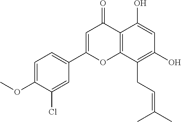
C1(O)=C(CC=C(C)C)C2=C(C(O)=C1)C(=O)C=C(C1=CC=C(OC)C(Cl)=C1)O2
